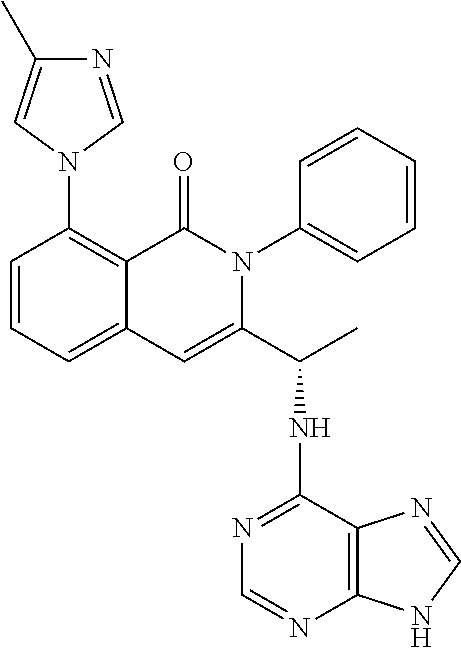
C1=CC=C2C(=C1N1C=NC(C)=C1)C(=O)N(C1=CC=CC=C1)C(C(C)NC1=NC=NC3=C1N=CN3)=C2
